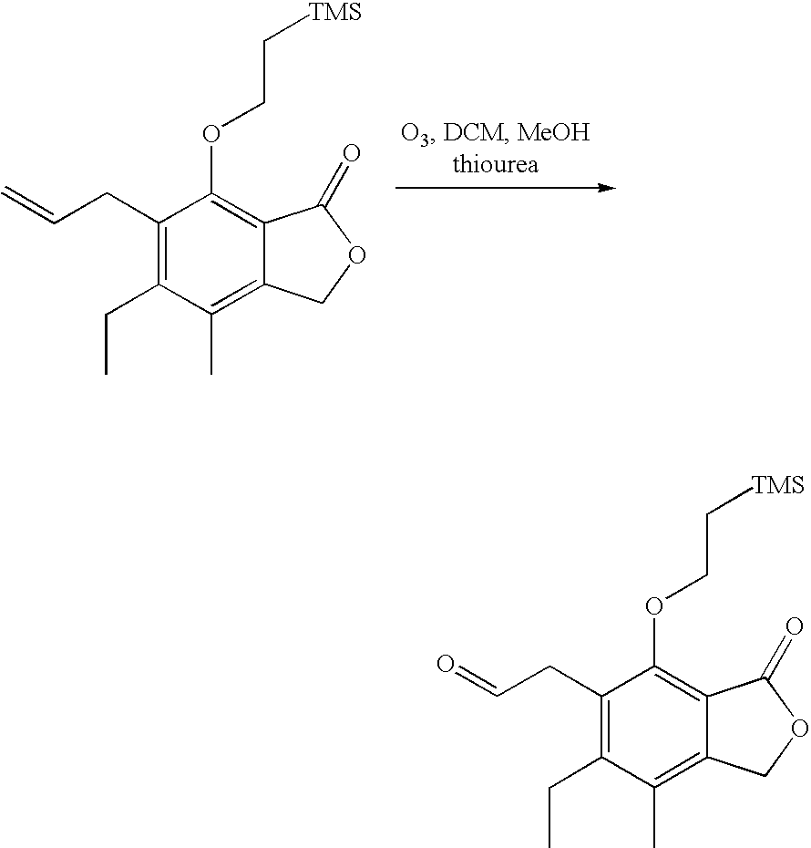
C1(CC=C)=C(CC)C(C)=C2C(=C1OCC[TMS])C(=O)OC2.C1(CC=O)=C(CC)C(C)=C2C(=C1OCC[TMS])C(=O)OC2
